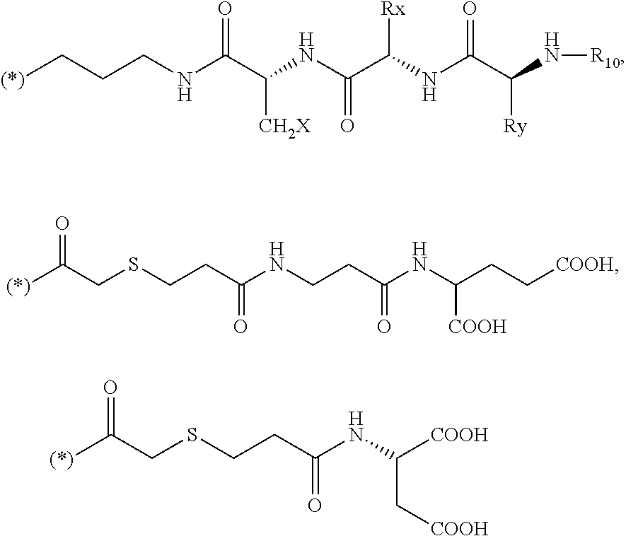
[(*)]CCCNC(C(NC(C(NC(C(N[R10])[Ry])=O)[Rx])=O)[CH2X])=O.[(*)]C(CSCCC(NCCC(NC(CC[COOH])[COOH])=O)=O)=O.[(*)]C(CSCCC(NC([COOH])C[COOH])=O)=O
